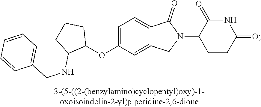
C1=C(OC2CCCC2NCC2=CC=CC=C2)C=C2C(=C1)C(=O)N(C1CCC(=O)NC1=O)C2
